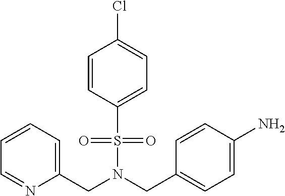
C1(CN(CC2=CC=C(N)C=C2)S(=O)(=O)C2=CC=C(Cl)C=C2)=CC=CC=N1
